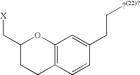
C12=C(C=CC(CC[?(22)?])=C1)CCC(C[X])O2
